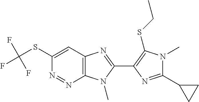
C1(C2=NC(C3=NC4=C(N=NC(SC(F)(F)F)=C4)N3C)=C(SCC)N2C)CC1
